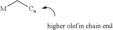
[M]C[Cn]
